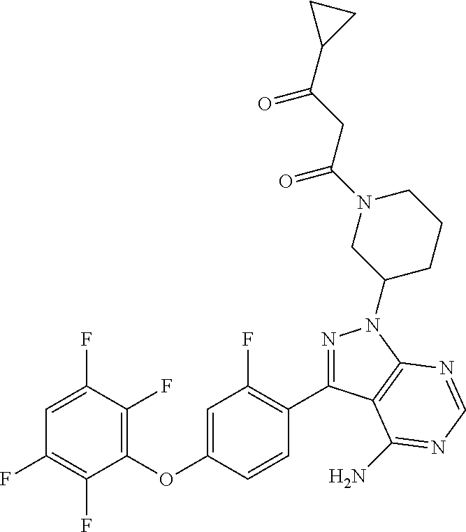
C1(OC2=CC(F)=C(C3=NN(C4CCCN(C(CC(C5CC5)=O)=O)C4)C4=C3C(N)=NC=N4)C=C2)=C(F)C(F)=CC(F)=C1F
